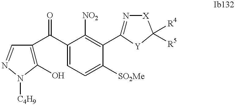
C1(O)=C(C(C2=CC=C([SO2Me])C(C3=N[X]C([R4])([R5])[Y]3)=C2[NO2])=O)C=NN1[C4H9]
